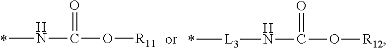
CNC(O[R11])=O.[L3](NC(O[R12])=O)C
